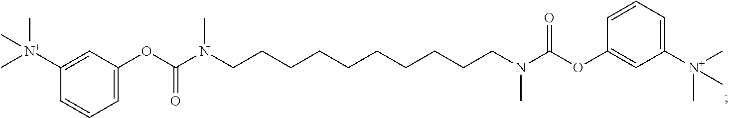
C1=C([N+](C)(C)C)C=CC=C1OC(N(CCCCCCCCCCN(C(OC1=CC([N+](C)(C)C)=CC=C1)=O)C)C)=O
